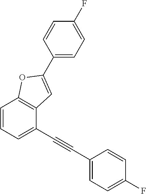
C1=CC=C(C#CC2=CC=C(F)C=C2)C2=C1OC(C1=CC=C(F)C=C1)=C2
